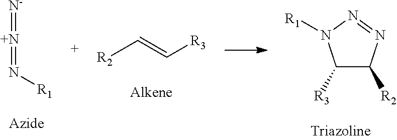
[N+](=N[R1])=[N-].C1([R3])C([R2])N=NN1[R1].[R2]C=C[R3]
